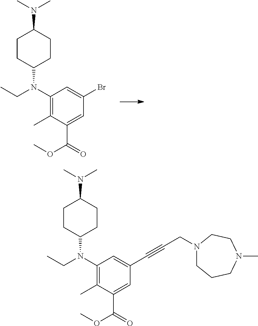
C1(N(CC)C2CCC(N(C)C)CC2)=C(C)C(C(=O)OC)=CC(Br)=C1.C1(N(CC)C2CCC(N(C)C)CC2)=C(C)C(C(=O)OC)=CC(C#CCN2CCCN(C)CC2)=C1
